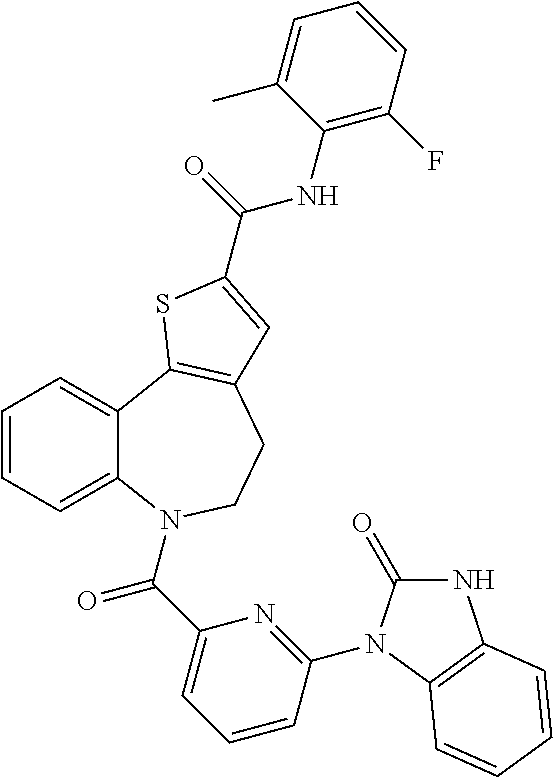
C1=CC=C2C(=C1)C1=C(CCN2C(C2=CC=CC(N3C(=O)NC4=C3C=CC=C4)=N2)=O)C=C(C(=O)NC2=C(F)C=CC=C2C)S1
